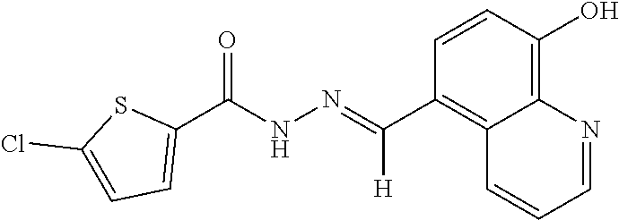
C1(C(NN=C(C2=C3C(=C(O)C=C2)N=CC=C3)[H])=O)=CC=C(Cl)S1
